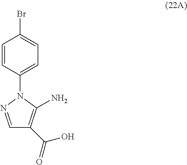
C1=CC(N2N=CC(C(=O)O)=C2N)=CC=C1Br
